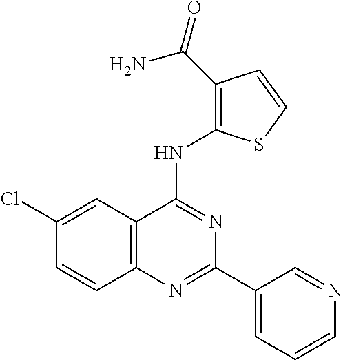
C12=C(C=C(Cl)C=C1)C(NC1=C(C(=O)N)C=CS1)=NC(C1=CC=CN=C1)=N2
